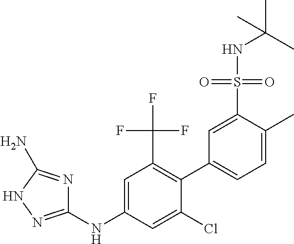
C1=C(S(=O)(=O)NC(C)(C)C)C(C)=CC=C1C1=C(C(F)(F)F)C=C(NC2=NNC(N)=N2)C=C1Cl
